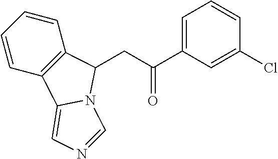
C1=CC2=C(C=C1)C(CC(C1=CC=CC(Cl)=C1)=O)N1C2=CN=C1
